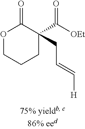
O1CCCC(C([OEt])=O)(CC=C[H])C1=O
